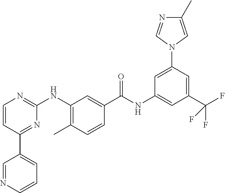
C1=NC=CC=C1C1=NC(NC2=C(C)C=CC(C(NC3=CC(C(F)(F)F)=CC(N4C=C(C)N=C4)=C3)=O)=C2)=NC=C1
